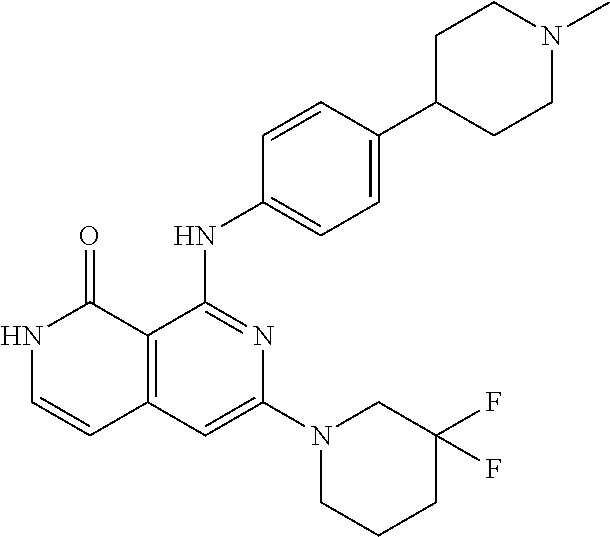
C1=CC(NC2=NC(N3CCCC(F)(F)C3)=CC3=C2C(=O)NC=C3)=CC=C1C1CCN(C)CC1
